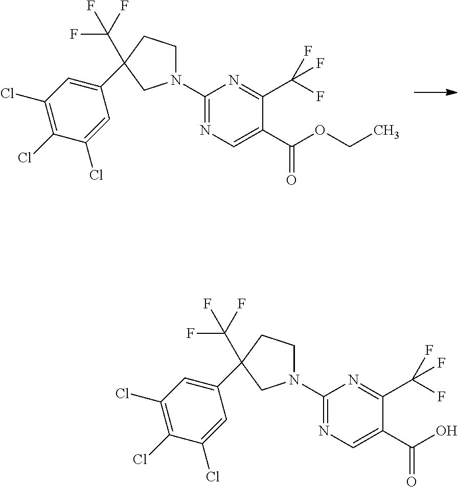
C1(C2(C(F)(F)F)CCN(C3=NC=C(C(=O)OCC)C(C(F)(F)F)=N3)C2)=CC(Cl)=C(Cl)C(Cl)=C1.C1(C2(C(F)(F)F)CCN(C3=NC=C(C(=O)O)C(C(F)(F)F)=N3)C2)=CC(Cl)=C(Cl)C(Cl)=C1
